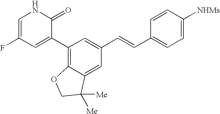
C1=C(F)C=C(C2=C3C(=CC(C=CC4=CC=C([NHMs])C=C4)=C2)C([Me])([Me])CO3)C(=O)N1
